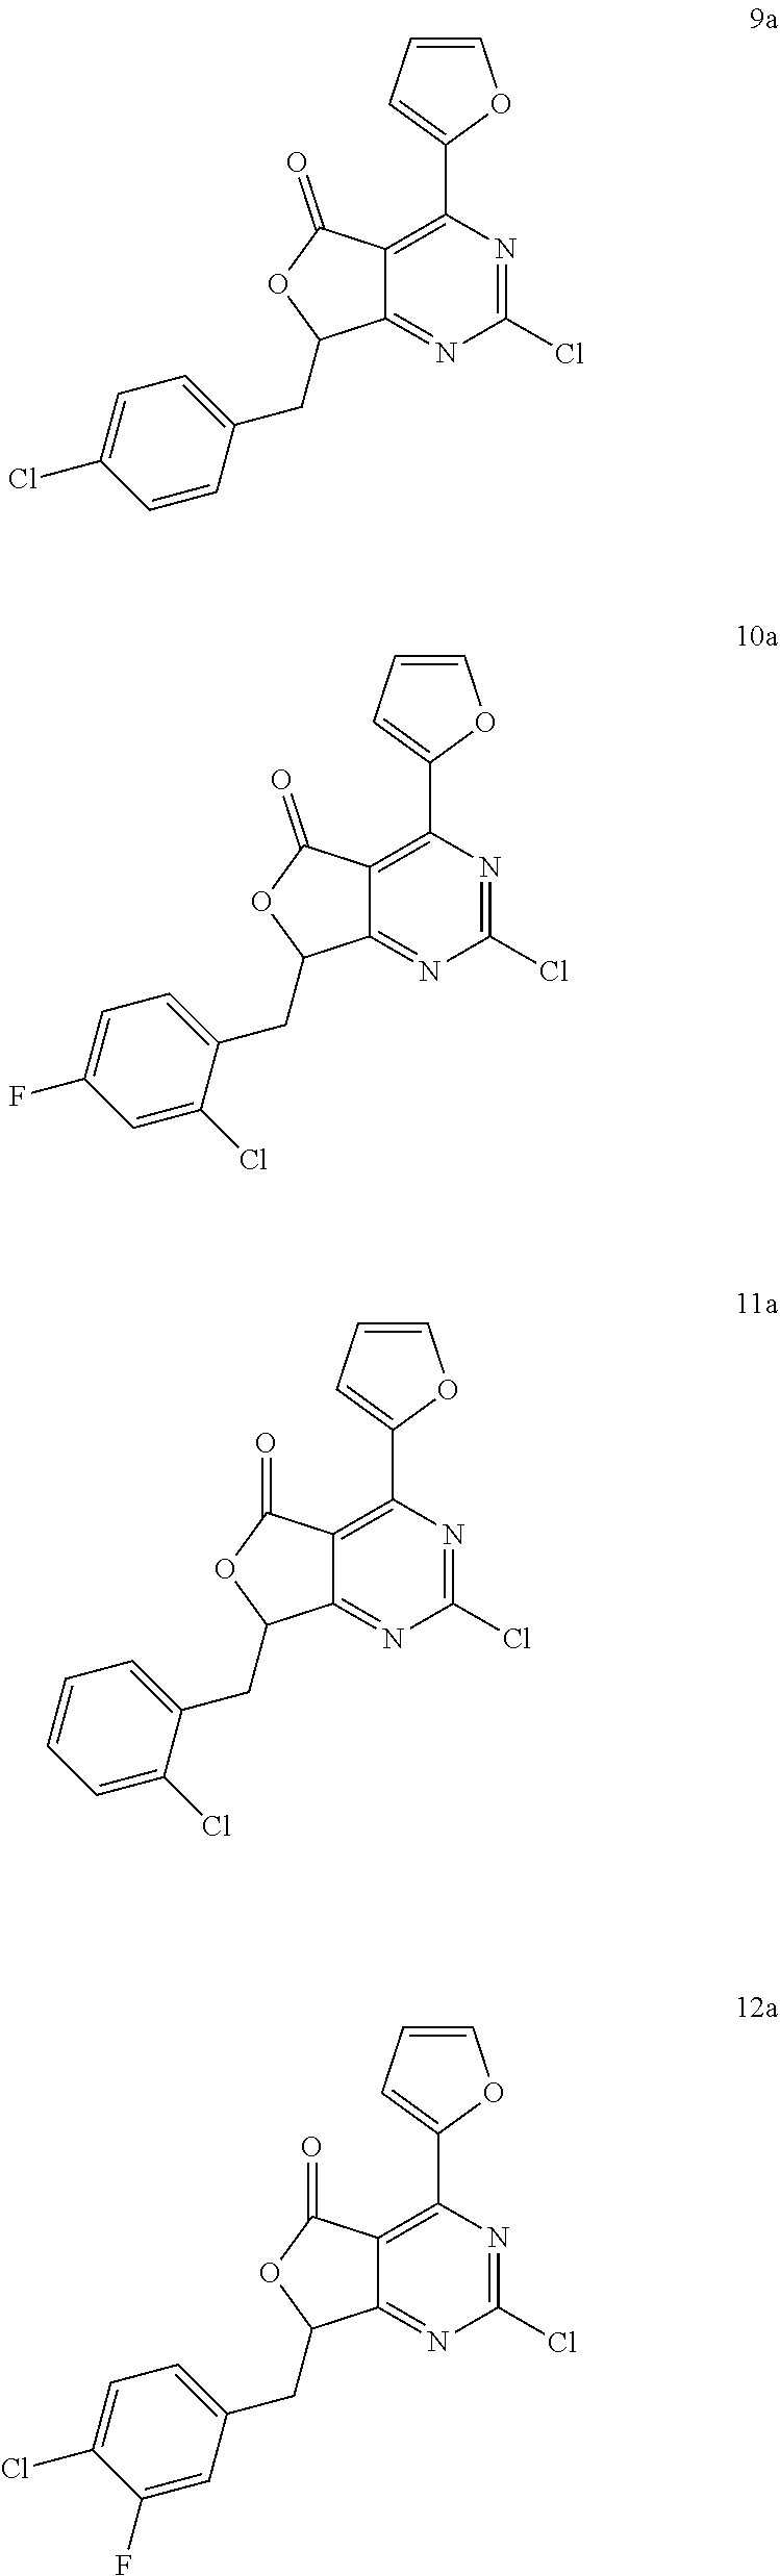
C12=C(C3=CC=CO3)N=C(Cl)N=C1C(CC1=CC=C(Cl)C=C1)OC2=O.C12=C(C3=CC=CO3)N=C(Cl)N=C1C(CC1=CC=C(F)C=C1Cl)OC2=O.C12=C(C3=CC=CO3)N=C(Cl)N=C1C(CC1=CC=CC=C1Cl)OC2=O.C12=C(C3=CC=CO3)N=C(Cl)N=C1C(CC1=CC=C(Cl)C(F)=C1)OC2=O
